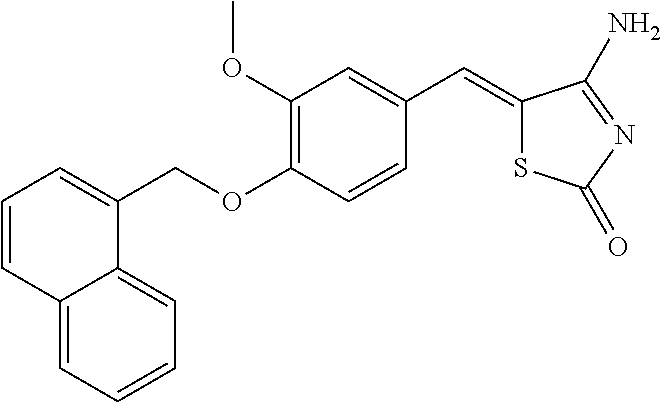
C1(OCC2=CC=CC3=CC=CC=C23)=C(OC)C=C(C=C2SC(=O)N=C2N)C=C1
